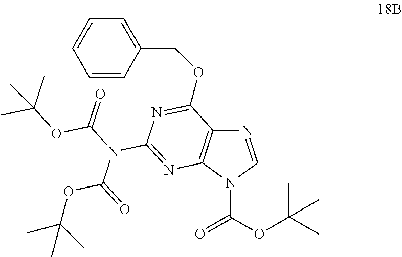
C1=CC(COC2=NC(N(C(=O)OC(C)(C)C)C(OC(C)(C)C)=O)=NC3=C2N=CN3C(OC(C)(C)C)=O)=CC=C1
